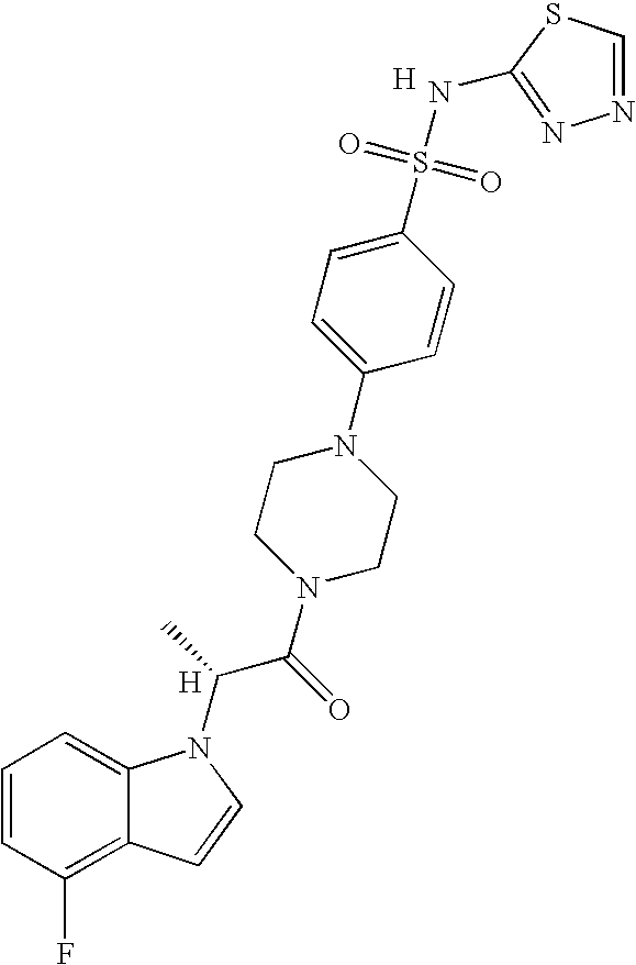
C1=CC(F)=C2C(=C1)N(C(C(N1CCN(C3=CC=C(S(=O)(=O)NC4=NN=CS4)C=C3)CC1)=O)C)C=C2.[H].[H]
